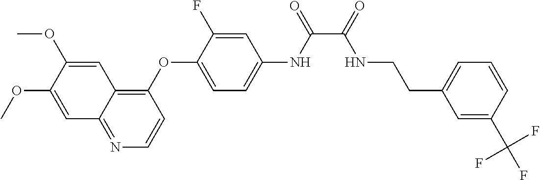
C1=C(OC)C(OC)=CC2=C(OC3=CC=C(NC(=O)C(=O)NCCC4=CC=CC(C(F)(F)F)=C4)C=C3F)C=CN=C12
